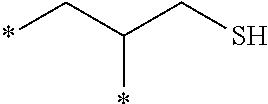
C(*)(CS)C*
